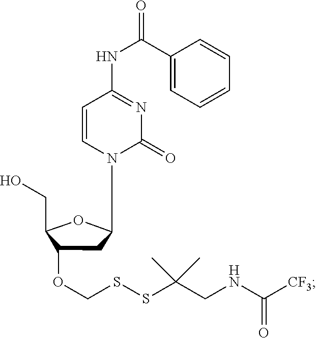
C1C(OCSSC(CNC([CF3])=O)(C)C)C(CO)OC1N1C=CC(NC(=O)C2=CC=CC=C2)=NC1=O
